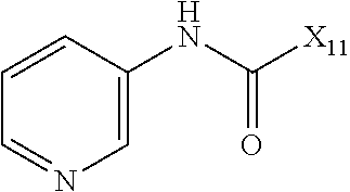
C1=C(NC([X11])=O)C=CC=N1
